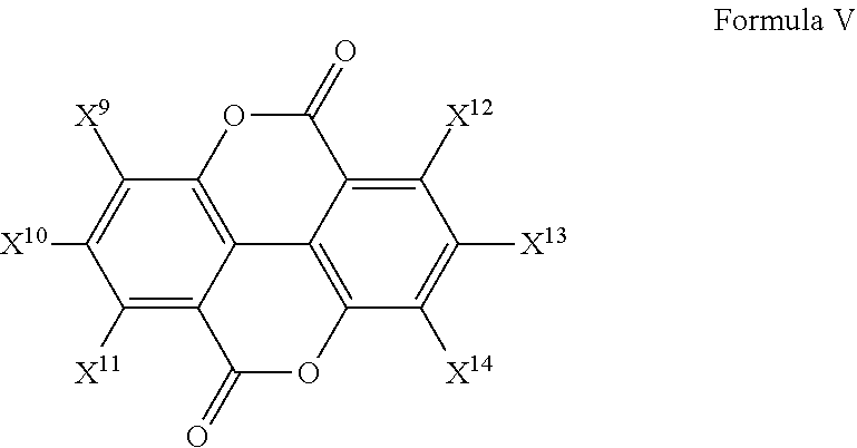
C1([X9])=C([X10])C([X11])=C2C3=C1OC(=O)C1=C([X12])C([X13])=C([X14])C(=C31)OC2=O
